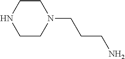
C1CNCCN1CCCN
